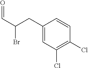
C1(CC(C=O)Br)=CC(Cl)=C(Cl)C=C1
